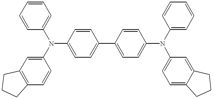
C1=CC(N(C2=CC3=C(C=C2)CCC3)C2=CC=C(C3=CC=C(N(C4=CC=CC=C4)C4=CC=C5C(=C4)CCC5)C=C3)C=C2)=CC=C1
